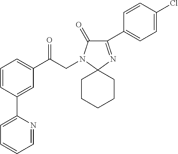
C1=CC(C2=CC=CC=N2)=CC(C(CN2C(=O)C(C3=CC=C(Cl)C=C3)=NC23CCCCC3)=O)=C1
